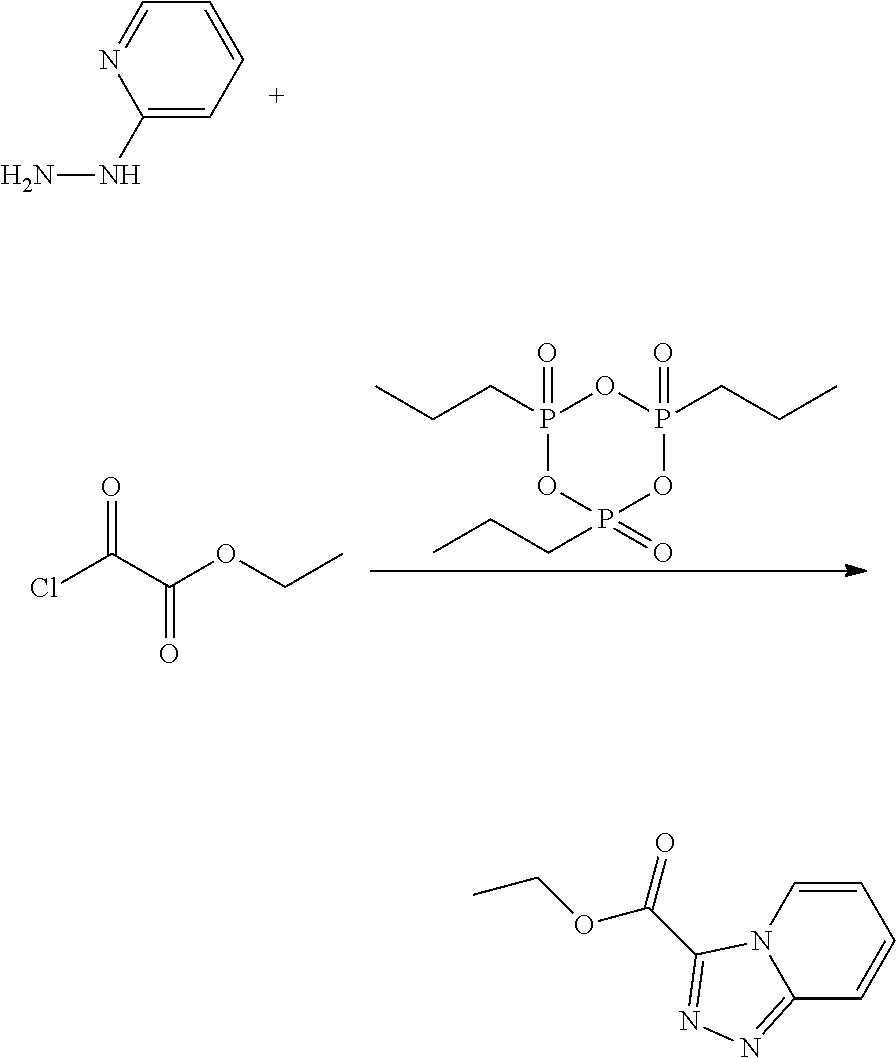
C1(NN)=CC=CC=N1.P1(CCC)(=O)OP(=O)(CCC)OP(CCC)(=O)O1.ClC(C(OCC)=O)=O.C1=CN2C(=NN=C2C(=O)OCC)C=C1
